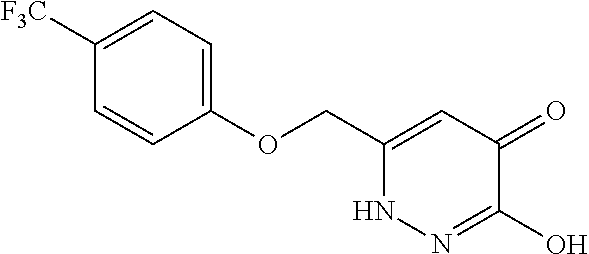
C1(OCC2=CC(=O)C(O)=NN2)=CC=C([F3C])C=C1
